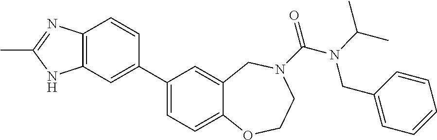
C1(C2=CC3=C(C=C2)N=C(C)N3)=CC=C2C(=C1)CN(C(=O)N(CC1=CC=CC=C1)C(C)C)CCO2
